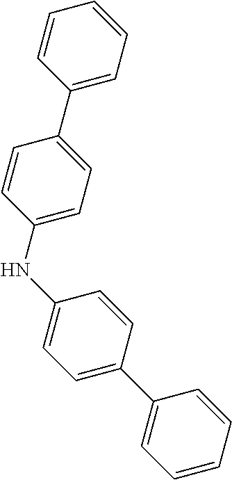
N(C1=CC=C(C2=CC=CC=C2)C=C1)C1=CC=C(C2=CC=CC=C2)C=C1
